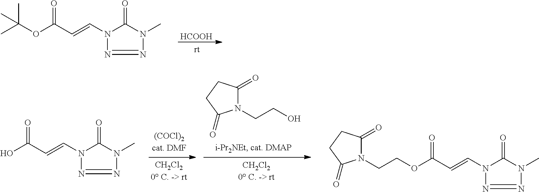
O(C(C=CN1C(=O)N(C)N=N1)=O)C(C)(C)C.[HCOOH].N1(CCO)C(=O)CCC1=O.OC(C=CN1C(=O)N(C)N=N1)=O.O(C(C=CN1C(=O)N(C)N=N1)=O)CCN1C(=O)CCC1=O
